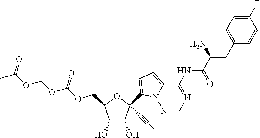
C1(O)C(O)C(COC(OCOC(C)=O)=O)OC1(C1=CC=C2N1N=CN=C2NC(=O)C(CC1=CC=C(F)C=C1)N)C#N
